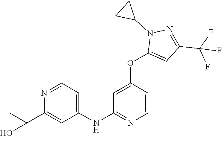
C1(NC2=NC=CC(OC3=CC(C(F)(F)F)=NN3C3CC3)=C2)=CC=NC(C(C)(C)O)=C1
